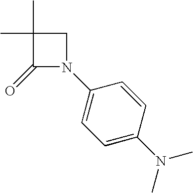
C1(=O)N(C2=CC=C(N(C)C)C=C2)CC1(C)C
